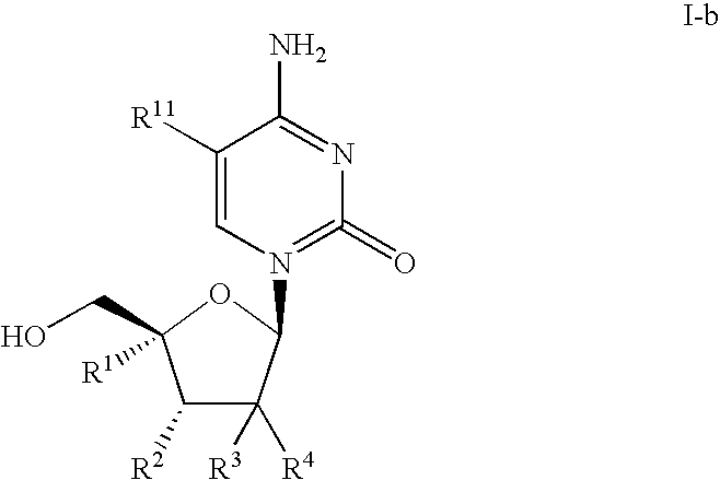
C1([R11])=CN(C2C([R3])([R4])C([R2])C(CO)([R1])O2)=C(=O)N=C1N
